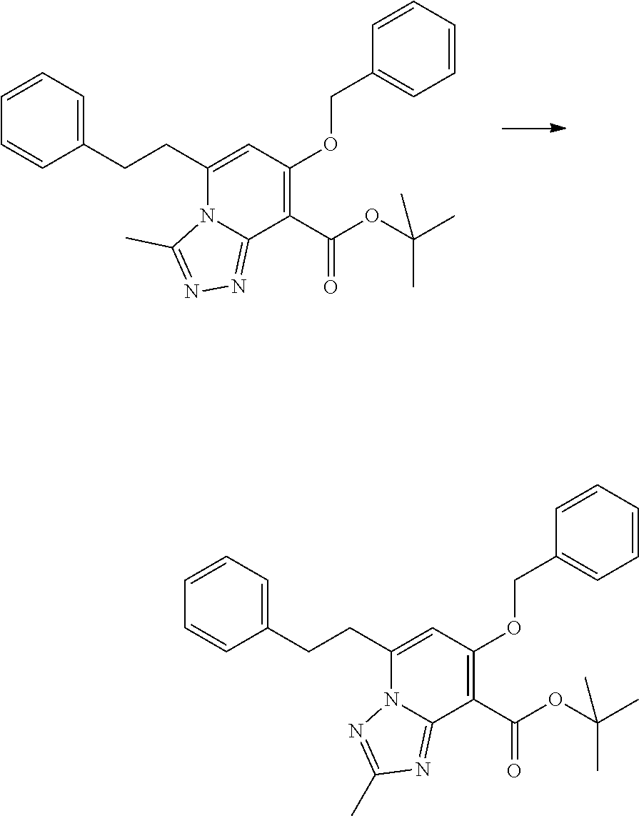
C1(CCC2=CC=CC=C2)=CC(OCC2=CC=CC=C2)=C(C(OC(C)(C)C)=O)C2=NN=C(C)N12.C1(CCC2=CC=CC=C2)=CC(OCC2=CC=CC=C2)=C(C(OC(C)(C)C)=O)C2=NC(C)=NN12
